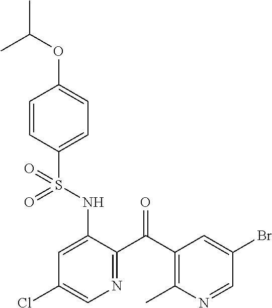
C1=CC(S(NC2=CC(Cl)=CN=C2C(C2=C(C)N=CC(Br)=C2)=O)(=O)=O)=CC=C1OC(C)C
